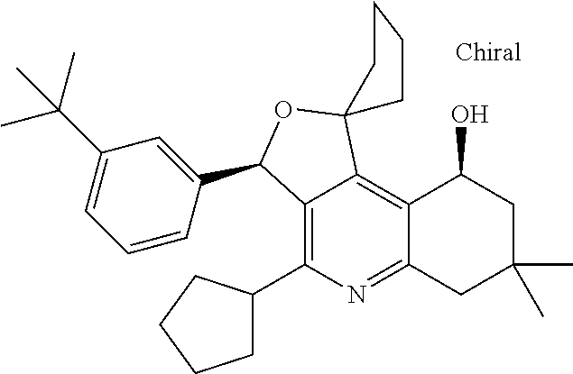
C1=CC(C2C3=C(C4CCCC4)N=C4C(=C3C3(O2)CCCC3)C(O)CC(C)(C)C4)=CC(C(C)(C)C)=C1
